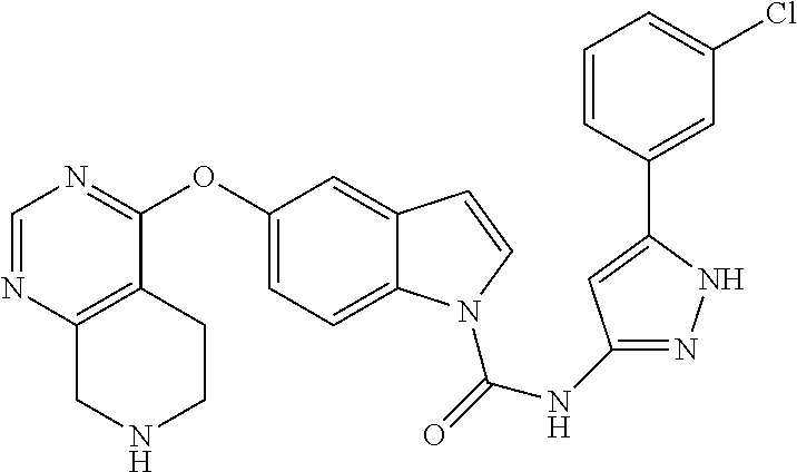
O(C1=CC=C2C(=C1)C=CN2C(=O)NC1=NNC(C2=CC(Cl)=CC=C2)=C1)C1=NC=NC2=C1CCNC2
